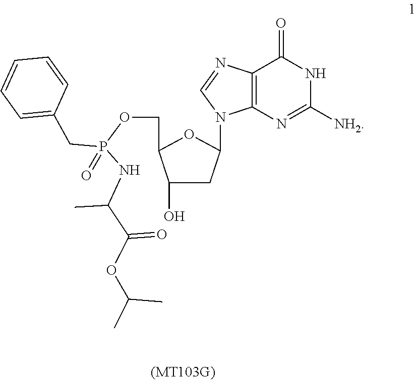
C1(O)CC(N2C3=C(N=C2)C(=O)NC([NH2])=N3)OC1COP(=O)(NC(C)C(OC(C)C)=O)CC1=CC=CC=C1
